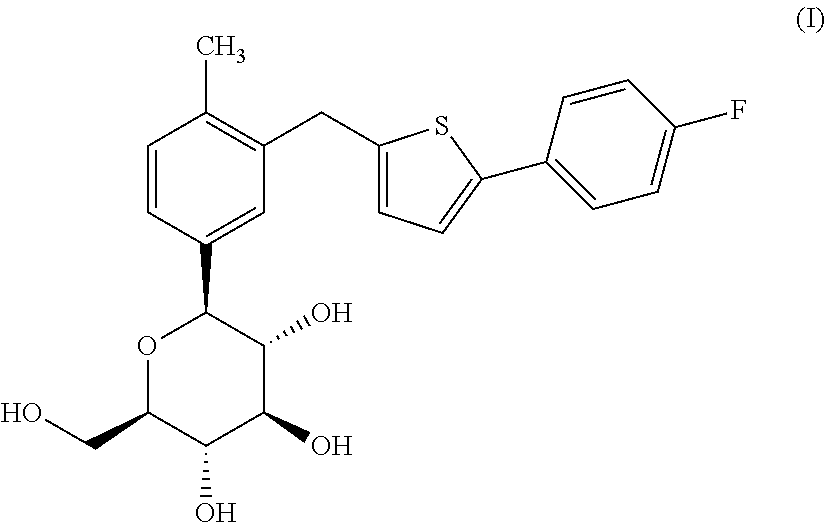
O1C(CO)C(O)C(O)C(O)C1C1=CC(CC2=CC=C(C3=CC=C(F)C=C3)S2)=C(C)C=C1
